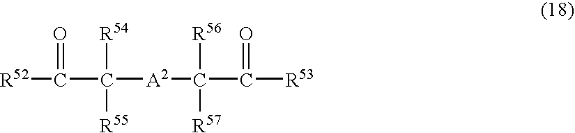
[R52]C(C([R54])([A2]C(C(=O)[R53])([R56])[R57])[R55])=O
